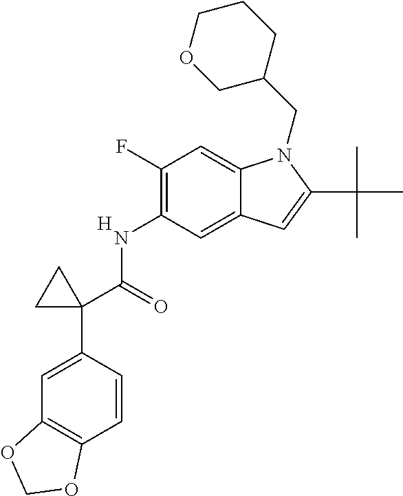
N(C1=C(F)C=C2C(=C1)C=C(C(C)(C)C)N2CC1CCCOC1)C(C1(C2=CC3=C(C=C2)OCO3)CC1)=O.[H]
